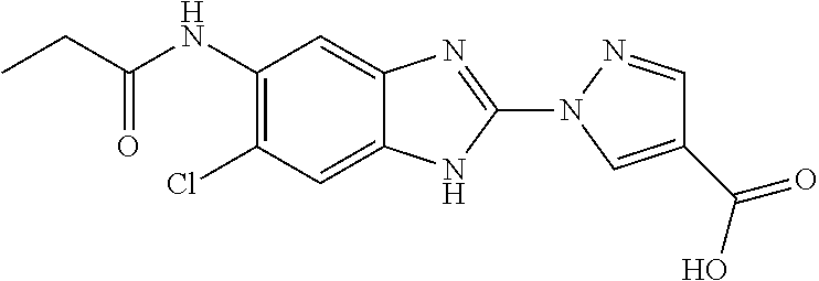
ClC1=C(NC(CC)=O)C=C2C(=C1)NC(N1N=CC(C(=O)O)=C1)=N2
